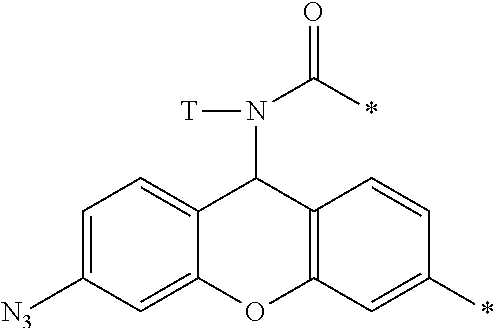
C1=C([N3])C=C2C(=C1)C(N(C(=O)*)[T])C1=C(O2)C=C(*)C=C1
